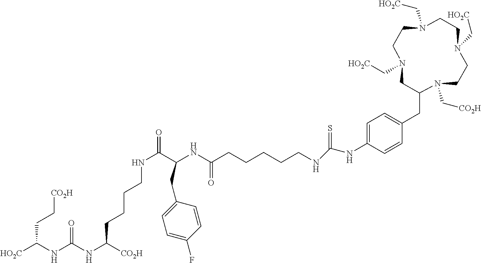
N1(C[HO2C])CCN(C[HO2C])CCN(C[HO2C])CCN(C[CO2H])C(CC2=CC=C(NC(NCCCCCC(NC(C(NCCCCC(NC(NC([HO2C])CC[CO2H])=O)[CO2H])=O)CC3=CC=C(F)C=C3)=O)=S)C=C2)C1
